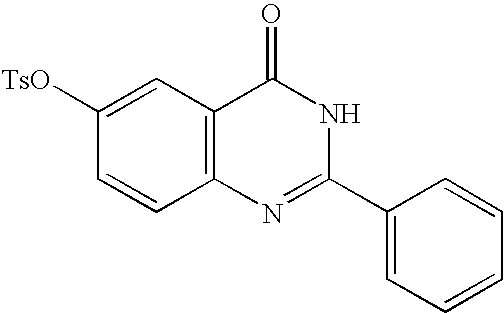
C1=CC=CC(C2=NC3=C(C(=O)N2)C=C([TsO])C=C3)=C1
